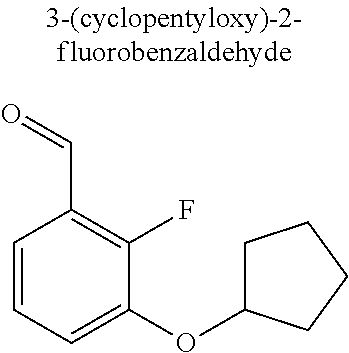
C1=CC=C(OC2CCCC2)C(F)=C1C=O
